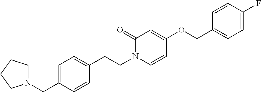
C1N(CC2=CC=C(CCN3C(=O)C=C(OCC4=CC=C(F)C=C4)C=C3)C=C2)CCC1
